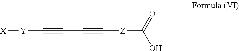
C([Z]C(O)=O)#CC#C[Y][X]
